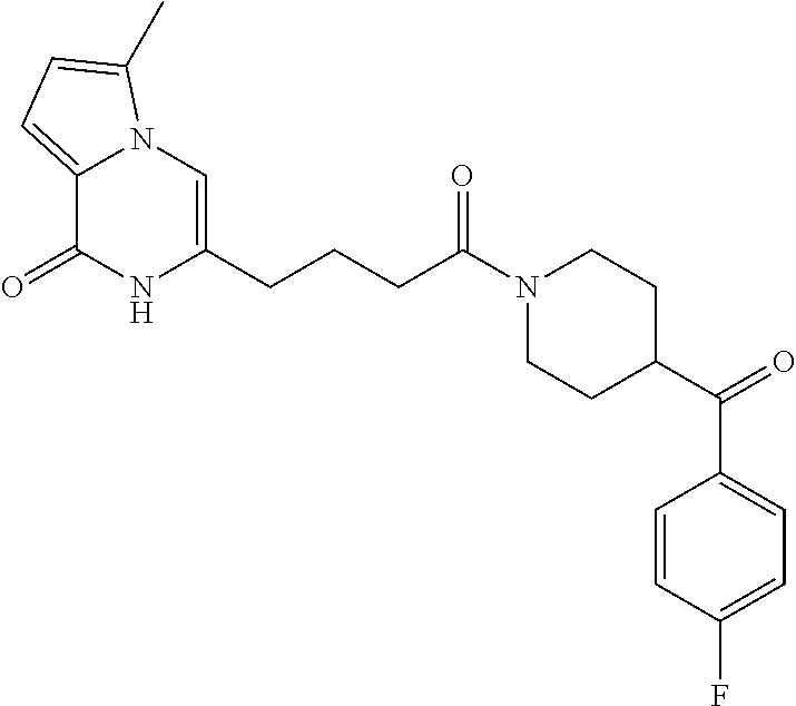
C12=CC=C(C)N1C=C(CCCC(N1CCC(C(=O)C3=CC=C(F)C=C3)CC1)=O)NC2=O
